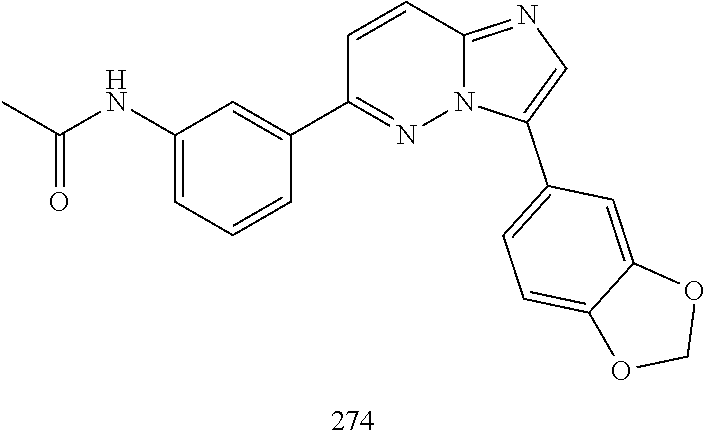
C1(C2=CC(NC(C)=O)=CC=C2)=NN2C(=NC=C2C2=CC=C3C(=C2)OCO3)C=C1
